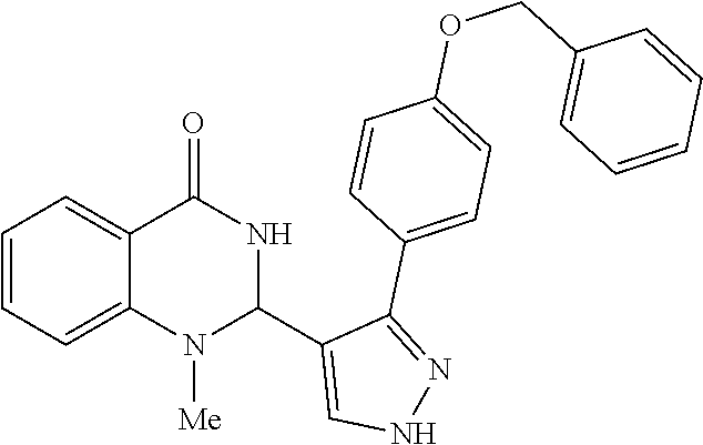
C12=CC=CC=C1N([Me])C(C1=CNN=C1C1=CC=C(OCC3=CC=CC=C3)C=C1)NC2=O
